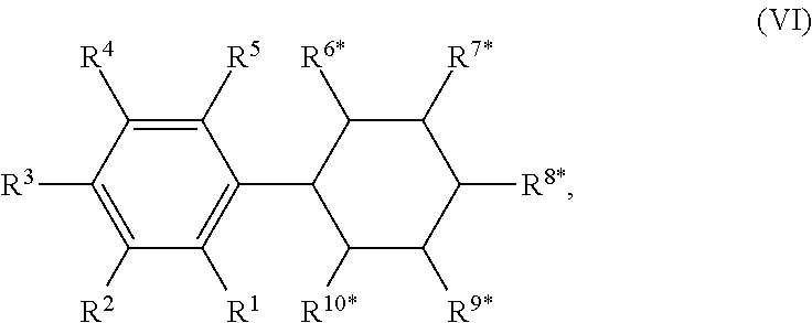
C1([R5])=C([R4])C([R3])=C([R2])C([R1])=C1C1C([R6*])C([R7*])C([R8*])C([R9*])C1[R10*]
